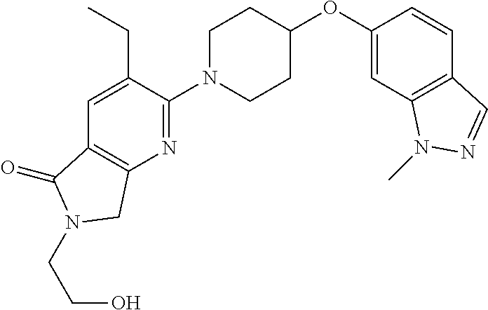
C1(OC2CCN(C3=NC4=C(C(=O)N(CCO)C4)C=C3CC)CC2)=CC2=C(C=C1)C=NN2C
